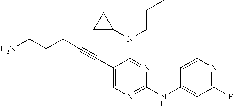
C(#CC1=CN=C(NC2=CC(F)=NC=C2)N=C1N(C1CC1)CCC)CCCN
